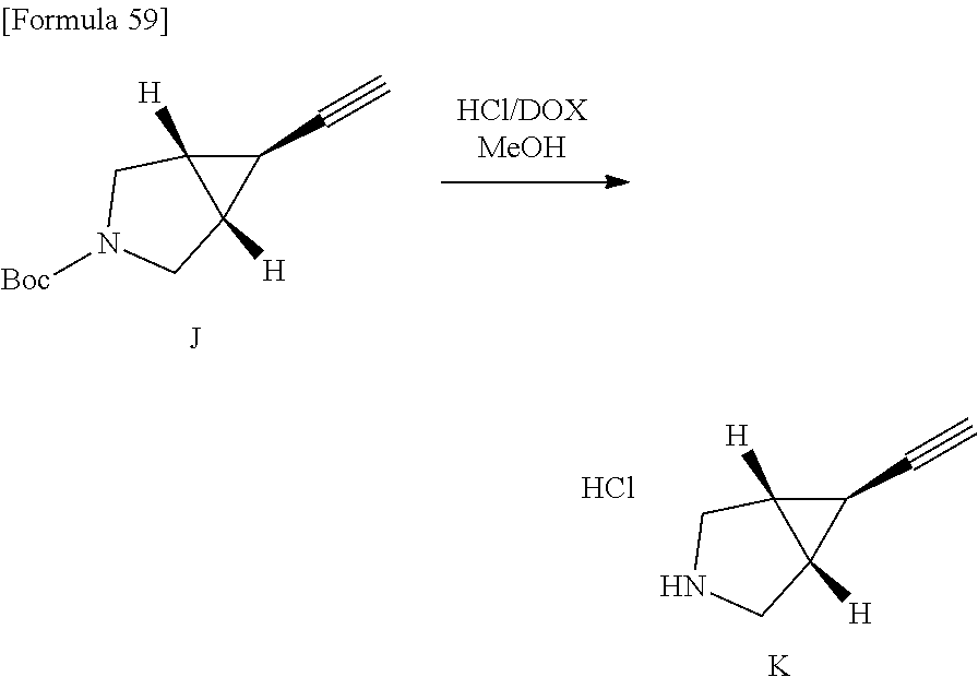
C1(C#C)C2([H])C1([H])CNC2.Cl.[K].C1(C#C)C2([H])C1([H])CN([Boc])C2
